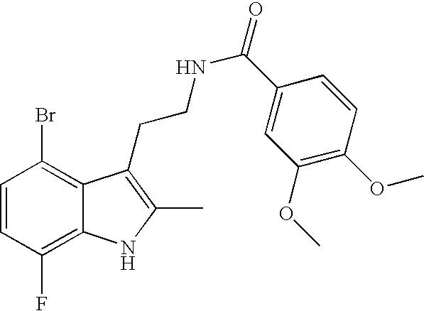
C1=CC(F)=C2C(=C1Br)C(CCNC(=O)C1=CC(OC)=C(OC)C=C1)=C(C)N2
